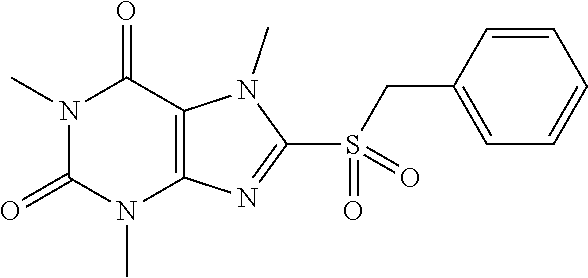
N1(C)C(=O)N(C)C2=C(C1=O)N(C)C(S(=O)(CC1=CC=CC=C1)=O)=N2
